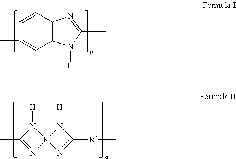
C12=C(C=CC(C)=C1)N=C(C)N2[H].C1(C)=N[R]2(N1[H])N=C([R]C)N2[H]
